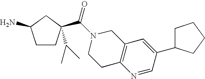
C1CC(C(N2CCC3=C(C2)C=C(C2CCCC2)C=N3)=O)(C(C)C)CC1N
